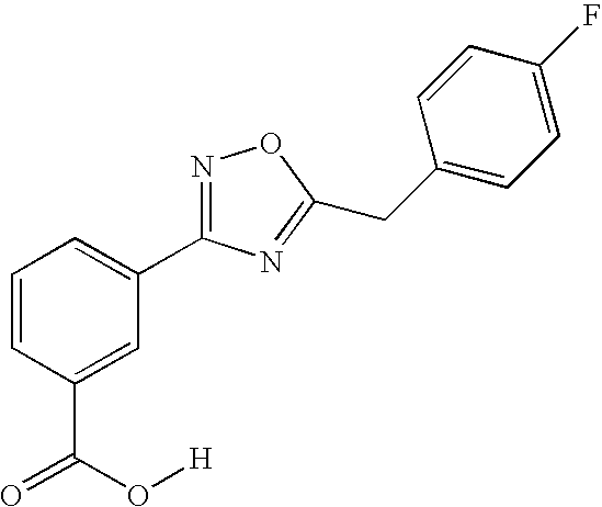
C1=CC(C(=O)O[H])=CC(C2=NOC(CC3=CC=C(F)C=C3)=N2)=C1
